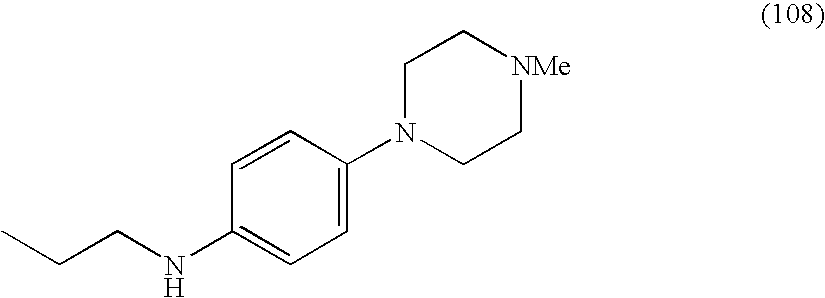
N(C1=CC=C(N2CC[NMe]CC2)C=C1)CCC
